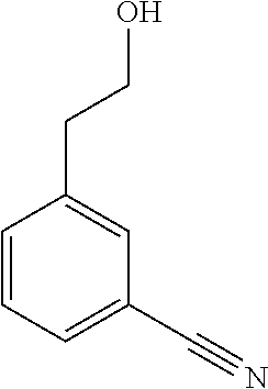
C1=CC=C(C#N)C=C1CCO
